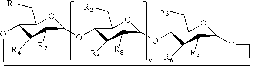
C12C([R4])C([R7])C(OC1C[R1])OC1C([R5])C([R8])C(OC1C[R2])OC1C([R6])C([R9])C(OC1C[R3])OCCCO2
